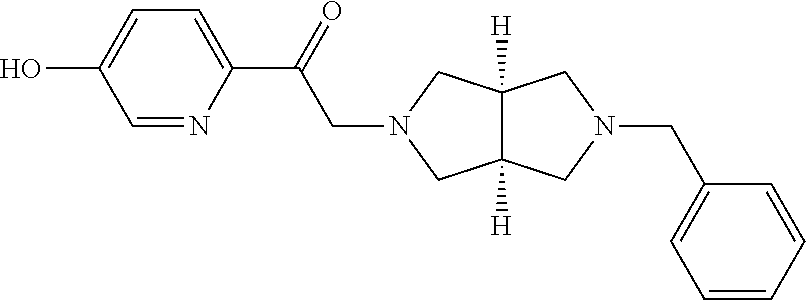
C1=NC(C(CN2CC3([H])C([H])(C2)CN(CC2=CC=CC=C2)C3)=O)=CC=C1O
